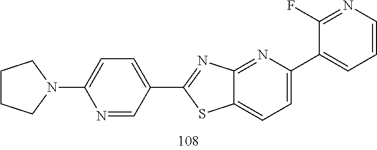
C1CCN(C2=CC=C(C3=NC4=NC(C5=CC=CN=C5F)=CC=C4S3)C=N2)C1
